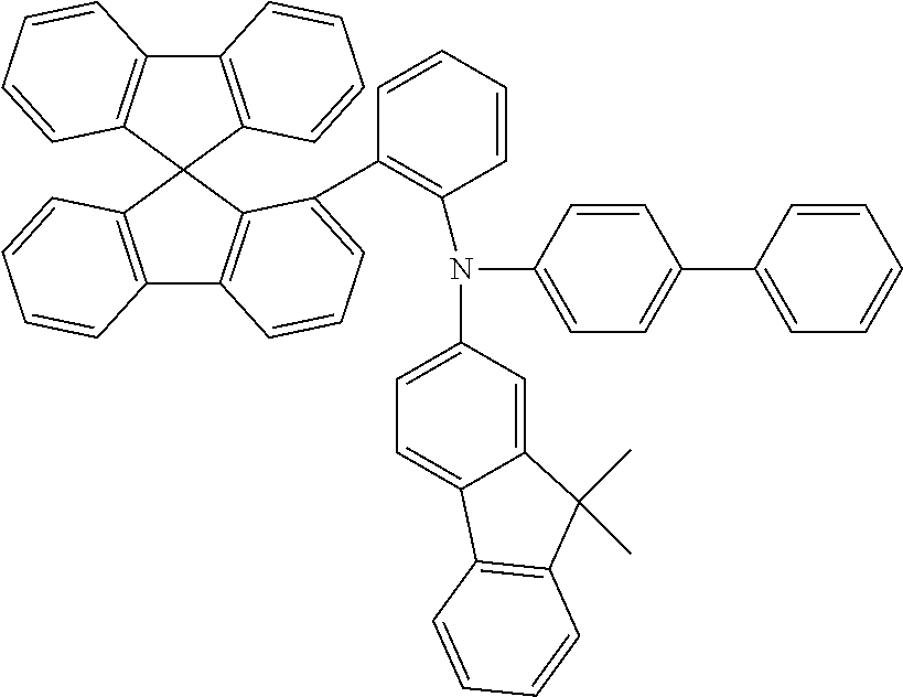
C12=C(C3(C4=C1C=CC=C4)C1=C(C4=C3C(C3=C(N(C5=CC=C6C(=C5)C(C)(C)C5=C6C=CC=C5)C5=CC=C(C6=CC=CC=C6)C=C5)C=CC=C3)=CC=C4)C=CC=C1)C=CC=C2
